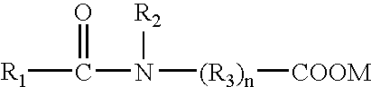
O=C([R1])N([R2])[(R3)n][COOM]
